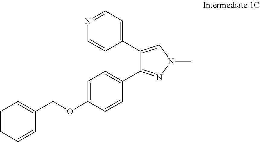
C1=NC=CC(C2=CN(C)N=C2C2=CC=C(OCC3=CC=CC=C3)C=C2)=C1
